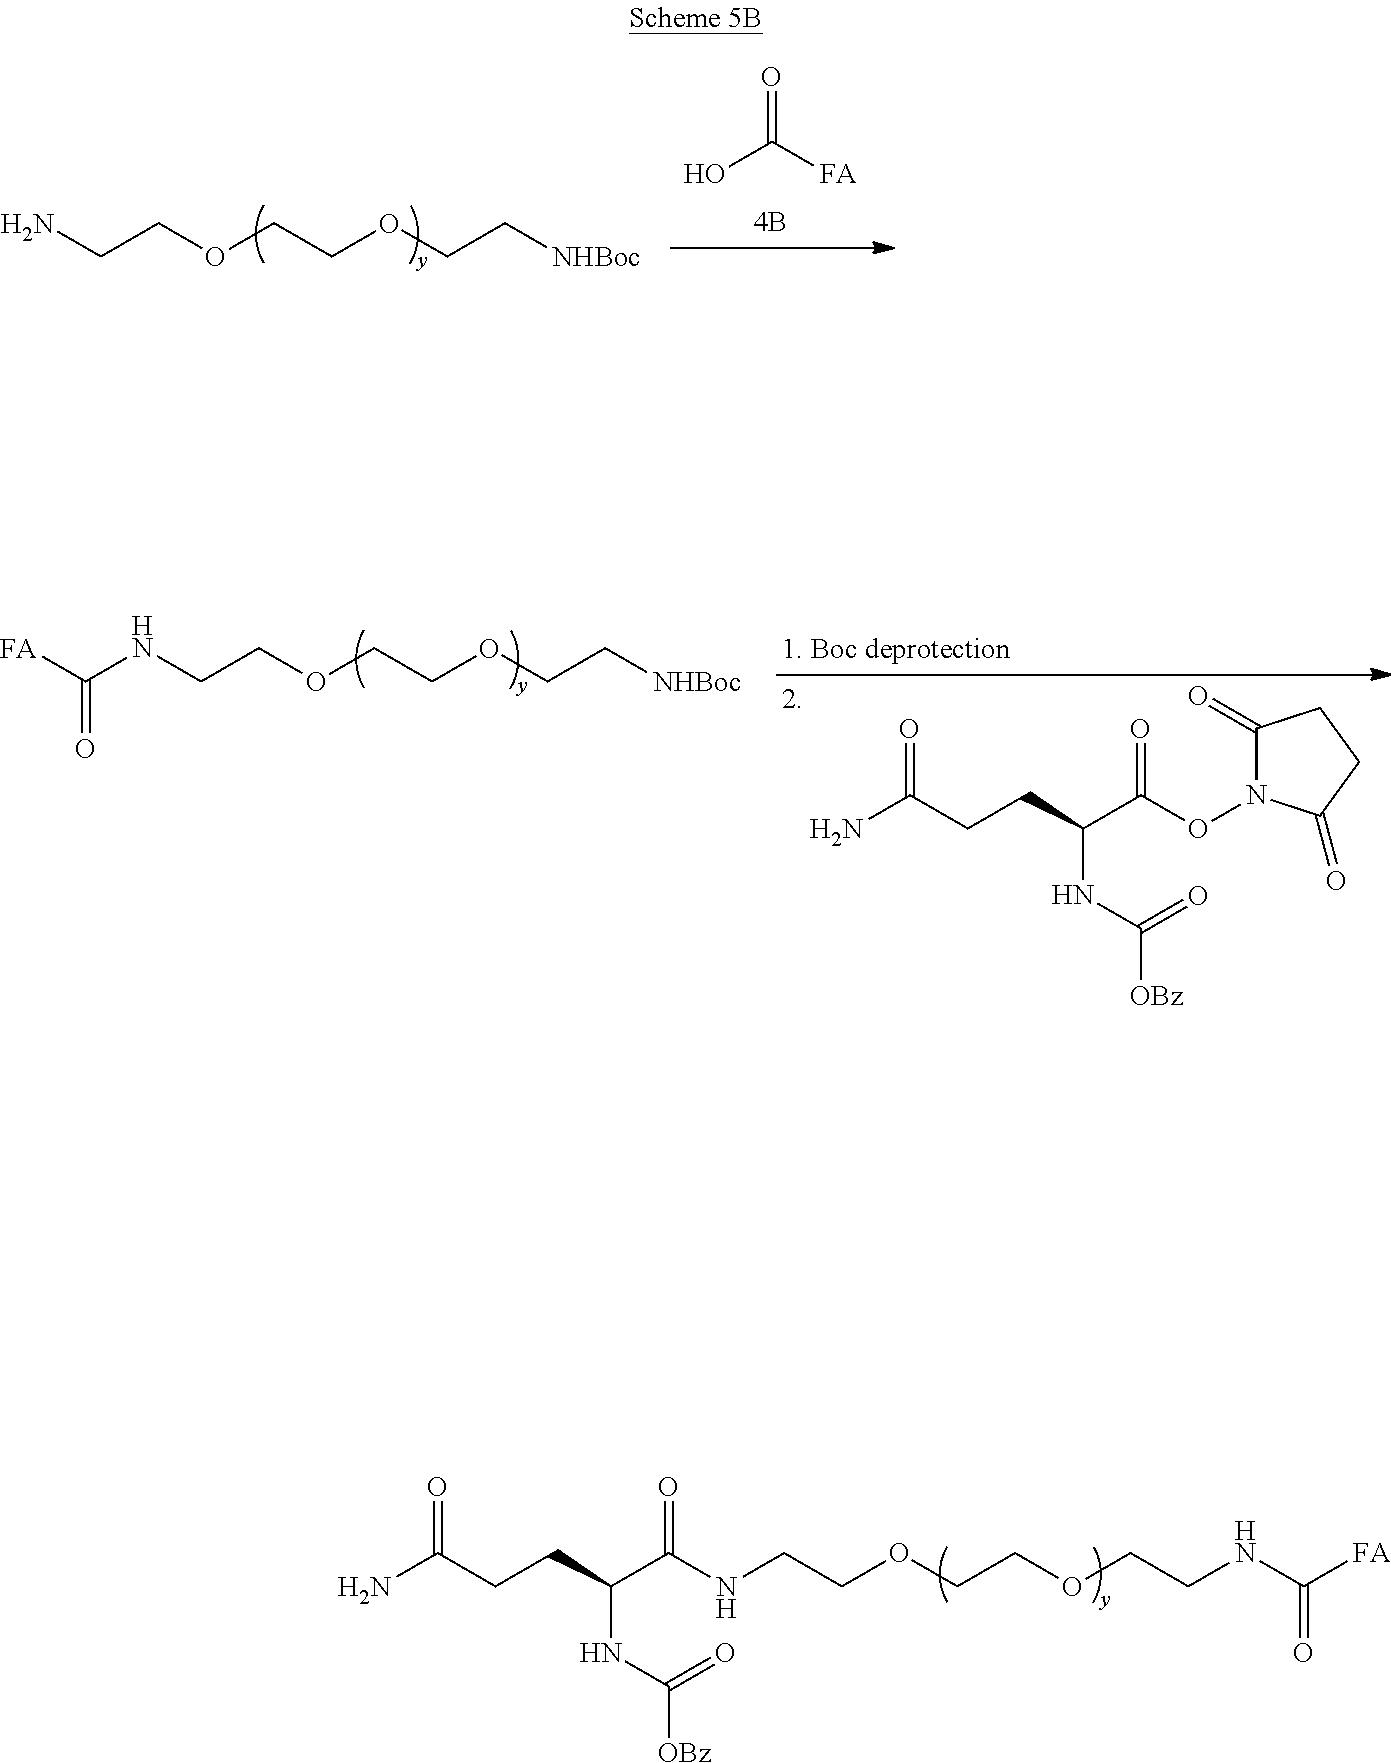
O=C([FA])O.NCCOCCOCC[NHBoc].N(CCOCCOCC[NHBoc])C([FA])=O.C1(=O)N(OC(C(CCC(N)=O)NC([OBz])=O)=O)C(=O)CC1.C(NC(C(CCC(N)=O)NC([OBz])=O)=O)COCCOCCNC([FA])=O
